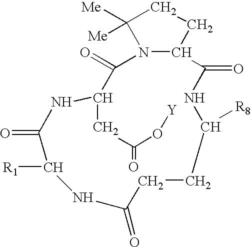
N12C(CCC1([Me])[Me])C(=O)NC([R8])CCC(=O)NC([R1])C(=O)NC(CC(O[Y])=O)C2=O
